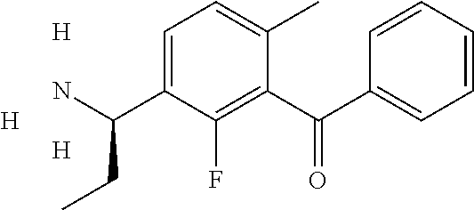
C1(C(C2=CC=CC=C2)=O)=C(F)C(C(N)CC)=CC=C1C.[H].[H].[H]
